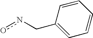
onCC1=CC=CC=C1
